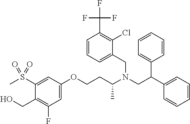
CS(C1=CC(OCCC(N(CC(C2=CC=CC=C2)C2=CC=CC=C2)CC2=CC=CC(C(F)(F)F)=C2Cl)C)=CC(F)=C1CO)(=O)=O
